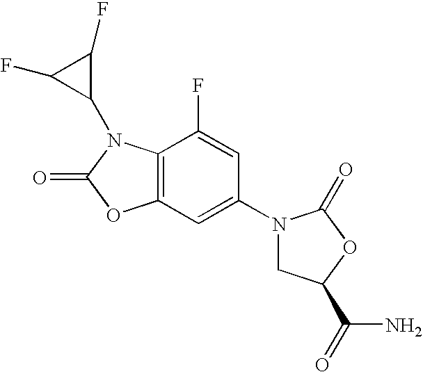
C12=C(C(F)=CC(N3CC(C(N)=O)OC3=O)=C1)N(C1C(F)C1F)C(=O)O2
